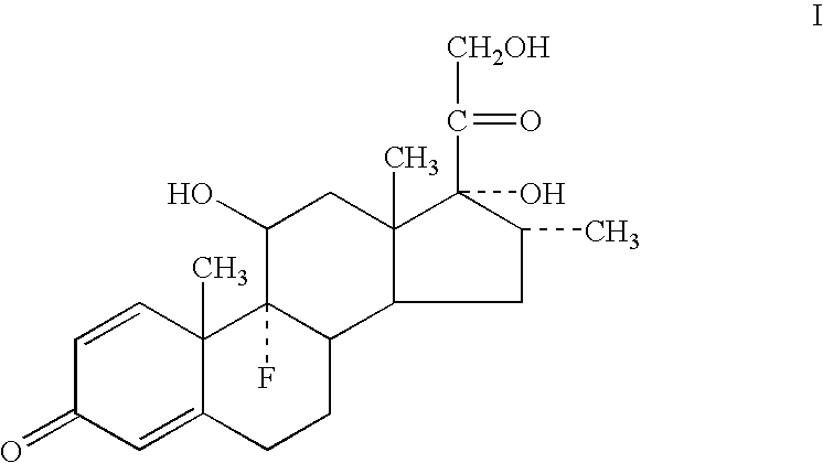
C1=CC2(C)C(=CC1=O)CCC1C2(F)C(O)CC2(C)C(C(=O)[CH2OH])(O)C(C)CC12
